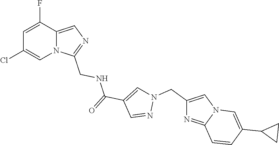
N12C(=CN=C1CNC(C1=CN(CC3=CN4C(=N3)C=CC(C3CC3)=C4)N=C1)=O)C(F)=CC(Cl)=C2
